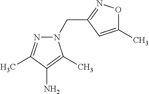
C1(C)=CC(CN2N=C(C)C(N)=C2C)=NO1
